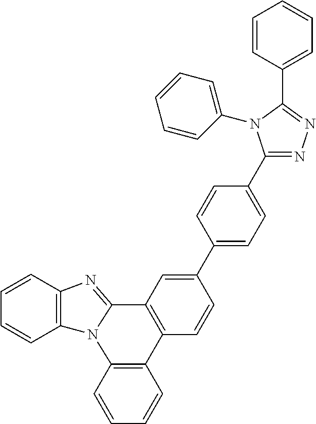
C1=CC2=C(C=C1)N1C(=NC3=C1C=CC=C3)C1=C2C=CC(C2=CC=C(C3=NN=C(C4=CC=CC=C4)N3C3=CC=CC=C3)C=C2)=C1
